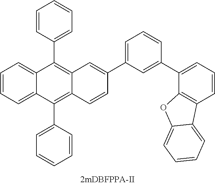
C1=CC=C2C(=C1)C(C1=CC=CC=C1)=C1C(=C2C2=CC=CC=C2)C=CC(C2=CC=CC(C3=CC=CC4=C3OC3=CC=CC=C43)=C2)=C1
